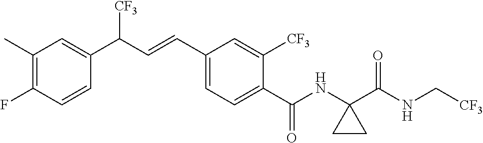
C1(C)=C(F)C=CC(C(C=CC2=CC=C(C(NC3(C(NC[CF3])=O)CC3)=O)C([CF3])=C2)[CF3])=C1
